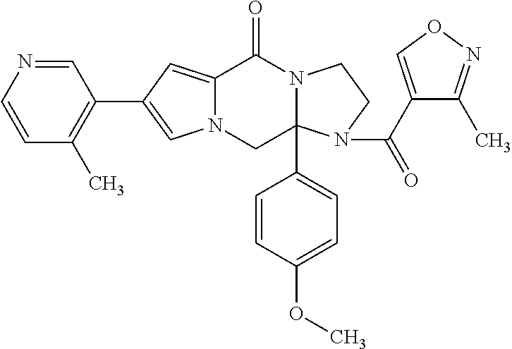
C12=CC(C3=C(C)C=CN=C3)=CN1CC1(C3=CC=C(OC)C=C3)N(C2=O)CCN1C(C1=CON=C1C)=O
